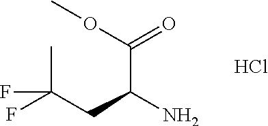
COC(C(N)CC(F)(C)F)=O.Cl
